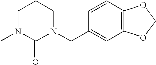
C1N(C)C(=O)N(CC2=CC3=C(C=C2)OCO3)CC1
